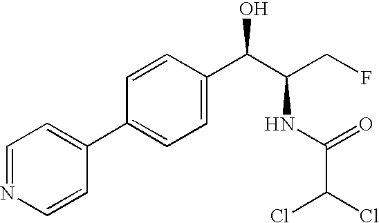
C1=CC(C(C(CF)NC(=O)C(Cl)Cl)O)=CC=C1C1=CC=NC=C1
